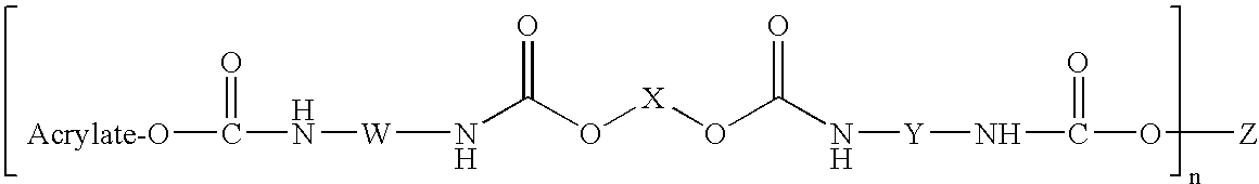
[Acrylate-O]C(N[W]NC(O[X]OC(N[Y]NC(O[Z])=O)=O)=O)=O
